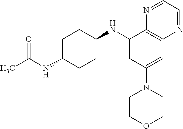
C1(NC2CCC(NC(C)=O)CC2)=CC(N2CCOCC2)=CC2=C1N=CC=N2
